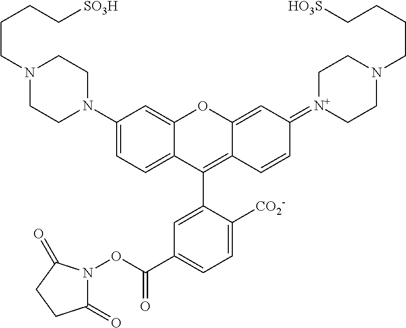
N1(CCCC[SO3H])CCN(C2=CC=C3C(=C2)OC2=CC(=[N+]4CCN(CCCC[HO3S])CC4)C=CC2=C3C2=CC(C(=O)ON3C(=O)CCC3=O)=CC=C2[CO2-])CC1
